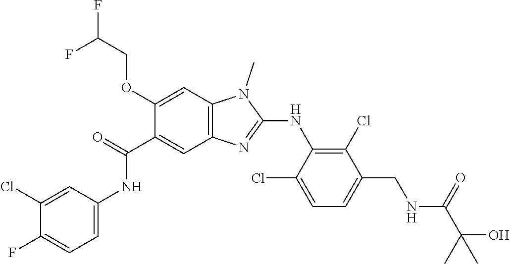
C1(Cl)=CC(NC(C2=CC3=C(C=C2OCC(F)F)N(C)C(NC2=C(Cl)C(CNC(C(O)(C)C)=O)=CC=C2Cl)=N3)=O)=CC=C1F
